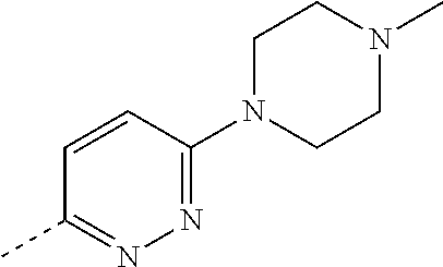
C1=CC(N2CCN(C)CC2)=NN=C1C
